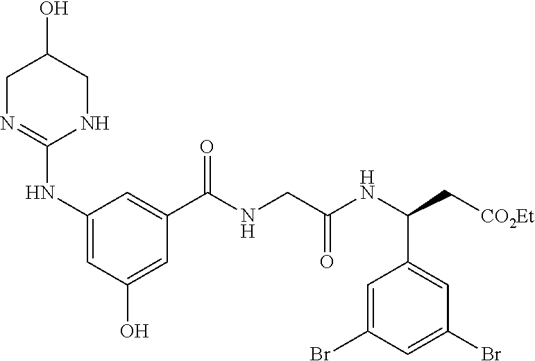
C1(NC2=NCC(O)CN2)=CC(O)=CC(C(NCC(NC(C[CO2Et])C2=CC(Br)=CC(Br)=C2)=O)=O)=C1
